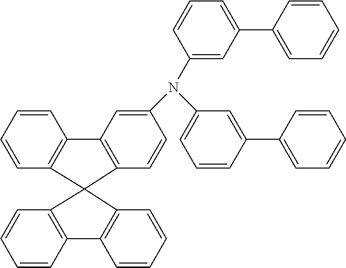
C1=CC=CC2=C1C1(C3=C2C=C(N(C2=CC=CC(C4=CC=CC=C4)=C2)C2=CC(C4=CC=CC=C4)=CC=C2)C=C3)C2=C(C=CC=C2)C2=C1C=CC=C2
